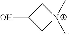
OC1C[N+](C)(C)C1
